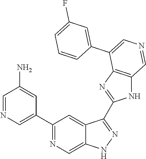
C1(C2=CN=CC(N)=C2)=NC=C2C(=C1)C(C1=NC3=C(N1)C=NC=C3C1=CC(F)=CC=C1)=NN2
